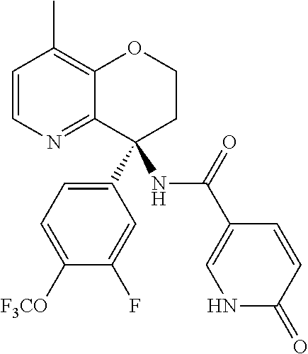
C1=CN=C2C(=C1C)OCCC2(C1=CC=C([F3CO])C(F)=C1)NC(C1=CNC(=O)C=C1)=O
